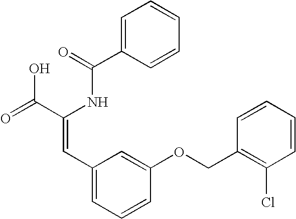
C1=C(C(=O)NC(C(=O)O)=CC2=CC=CC(OCC3=C(Cl)C=CC=C3)=C2)C=CC=C1
